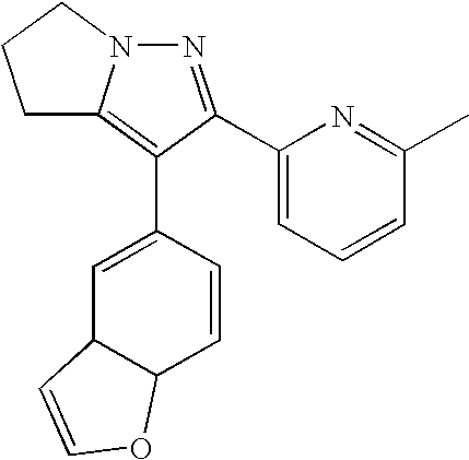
N1=C(C2=CC=CC(C)=N2)C(C2=CC3C(C=C2)OC=C3)=C2N1CCC2
